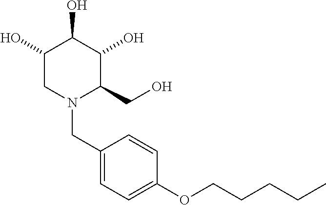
C1(O)CN(CC2=CC=C(OCCCCC)C=C2)C(CO)C(O)C1O
